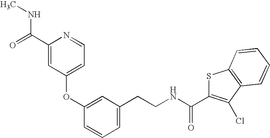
C1(OC2=CC(CCNC(=O)C3=C(Cl)C4=C(S3)C=CC=C4)=CC=C2)=CC=NC(C(NC)=O)=C1
